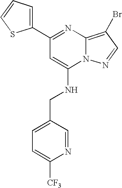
C1(C2=NC3=C(Br)C=NN3C(NCC3=CC=C([CF3])N=C3)=C2)=CC=CS1
